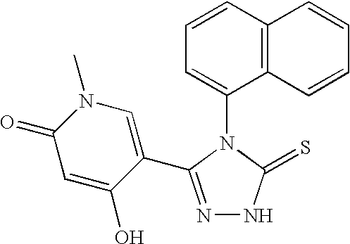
C1=CC2=C(C(N3C(=S)NN=C3C3=CN(C)C(=O)C=C3O)=C1)C=CC=C2
